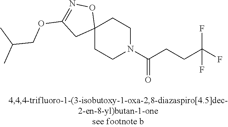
C12(CCN(C(CCC(F)(F)F)=O)CC1)ON=C(OCC(C)C)C2
